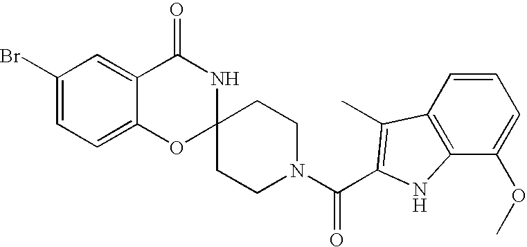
C1(Br)=CC=C2C(=C1)C(=O)NC1(O2)CCN(C(=O)C2=C(C)C3=C(C(OC)=CC=C3)N2)CC1
